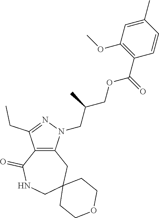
C12=C(N(CC(COC(C3=C(OC)C=C(C)C=C3)=O)C)N=C1CC)CC1(CNC2=O)CCOCC1
